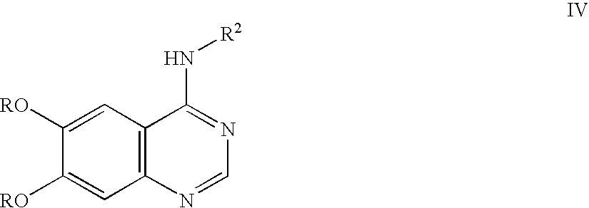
C12=C(C=C([RO])C([RO])=C1)C(N[R2])=NC=N2
